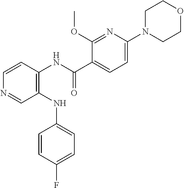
C1(NC2=CC=C(F)C=C2)=C(NC(C2=CC=C(N3CCOCC3)N=C2OC)=O)C=CN=C1
